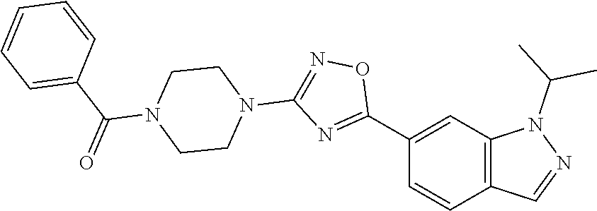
C1(C2=NC(N3CCN(C(C4=CC=CC=C4)=O)CC3)=NO2)=CC2=C(C=C1)C=NN2C(C)C
